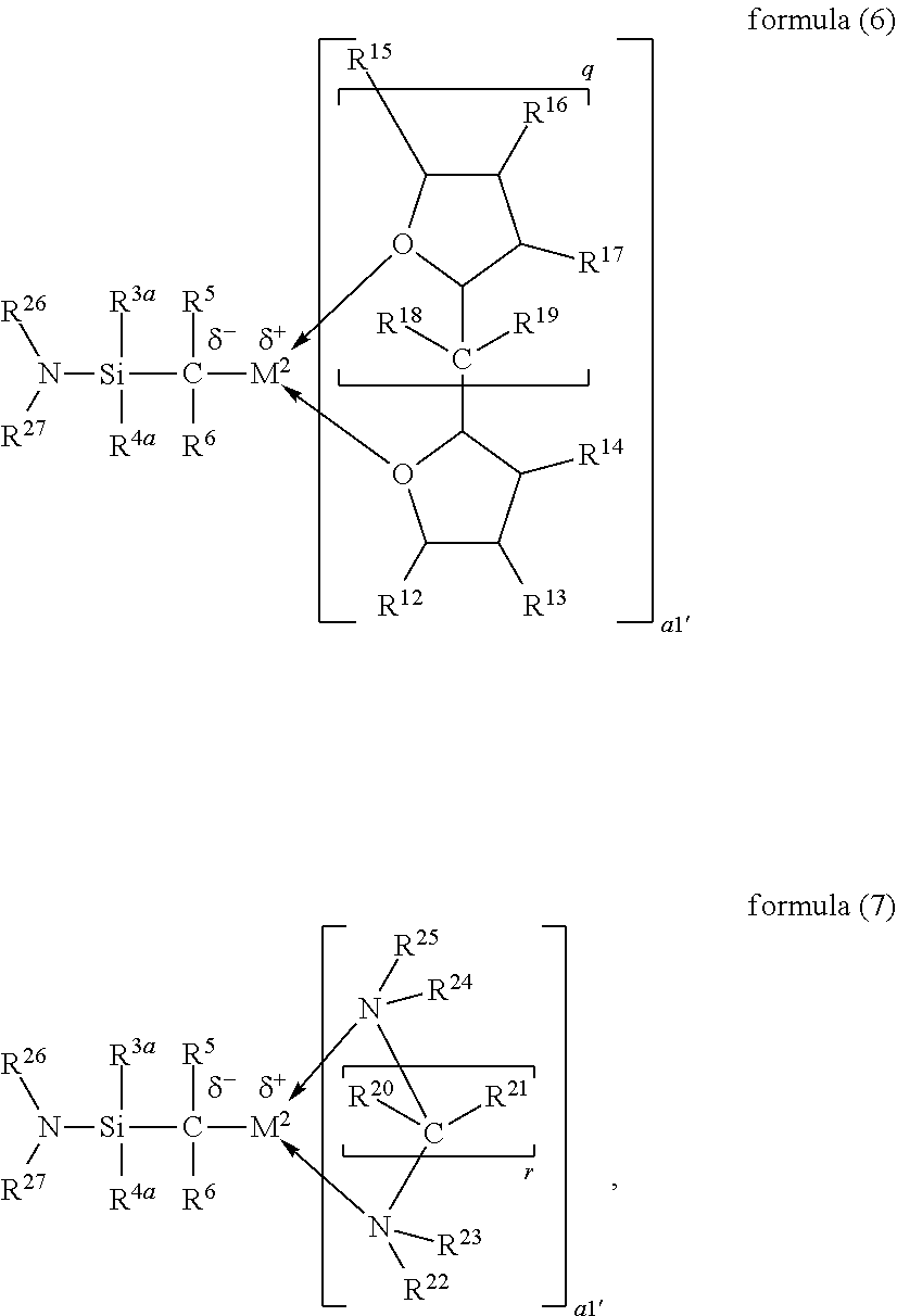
C1([R16])C([R15])O2->[M2](C([Si](N([R27])[R26])([R4a])[R3a])([R6])[R5])-O3C(C([R19])([R18])C2C1[R17])C([R14])C([R13])C3[R12].N([Si]([R4a])([R3a])C([R6])([R5])[M2]1-N([R25])([R24])C([R21])([R20])N->1([R22])[R23])([R27])[R26]
